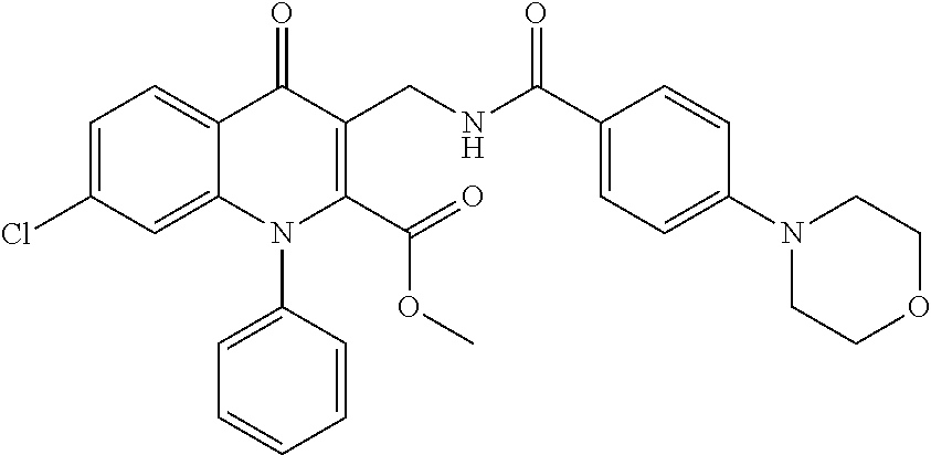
C1=C(Cl)C=C2C(=C1)C(=O)C(CNC(C1=CC=C(N3CCOCC3)C=C1)=O)=C(C(=O)OC)N2C1=CC=CC=C1
